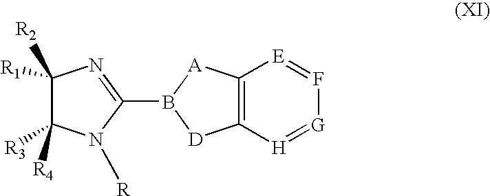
C1([R2])([R1])C([R3])([R4])N([R])C(B2[D]C3=C([A]2)[E]=F[G]=[H]3)=N1
